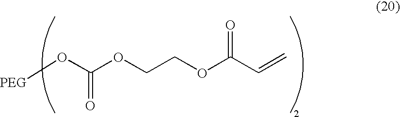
[PEG]OC(OCCOC(C=C)=O)=O
